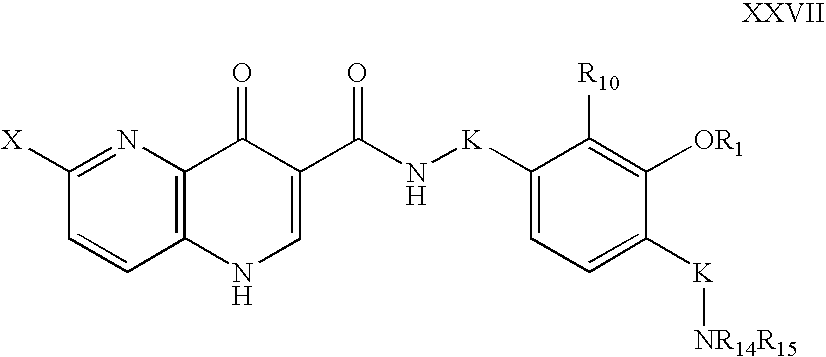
C1=CC2=C(N=C1[X])C(=O)C(C(N[K]C1=CC=C([K][NR14R15])C([OR1])=C1[R10])=O)=CN2
